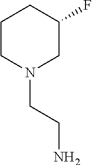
N1(CCN)CC(F)CCC1
